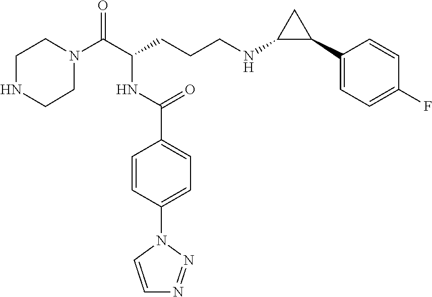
C1N(C(C(CCCNC2C(C3=CC=C(F)C=C3)C2)NC(C2=CC=C(N3C=CN=N3)C=C2)=O)=O)CCNC1
